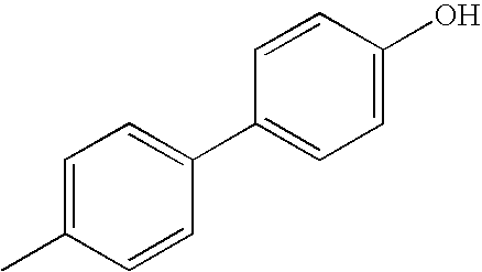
C1=C(C)C=CC(C2=CC=C(O)C=C2)=C1
